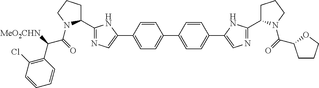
C1(C2=CC=C(C3=CN=C(C4CCCN4C(=O)C4CCCO4)N3)C=C2)=CC=C(C2=CN=C(C3CCCN3C(C(C3=C(Cl)C=CC=C3)[MeO2CHN])=O)N2)C=C1
